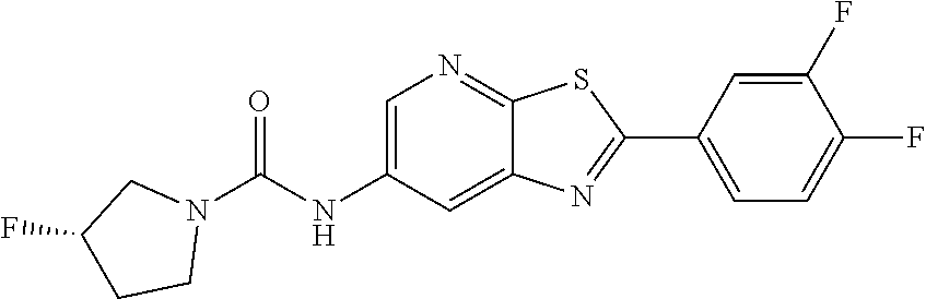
C1=C(NC(N2CC(F)CC2)=O)C=C2C(=N1)SC(C1=CC=C(F)C(F)=C1)=N2
